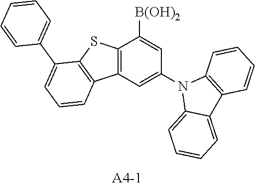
C12=C(C=C(N3C4=CC=CC=C4C4=C3C=CC=C4)C=C1[B(OH)2])C1=C(S2)C(C2=CC=CC=C2)=CC=C1
